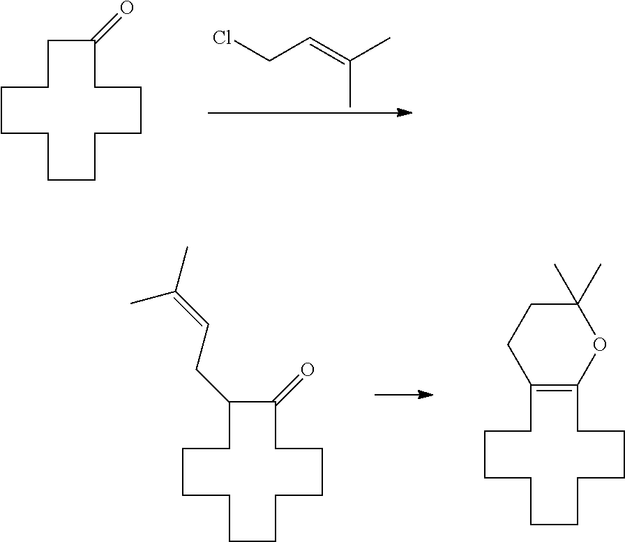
C1CCCCCC(=O)CCCCC1.ClCC=C(C)C.C1CCCCCC(=O)C(CC=C(C)C)CCCC1.C1CCCCCC2=C(CCCC1)CCC(C)(C)O2
